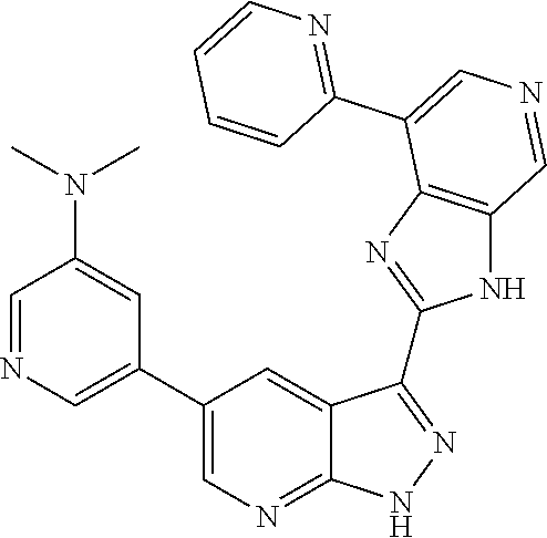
C1=NC=C(C2=CN=C3C(=C2)C(C2=NC4=C(N2)C=NC=C4C2=NC=CC=C2)=NN3)C=C1N(C)C
